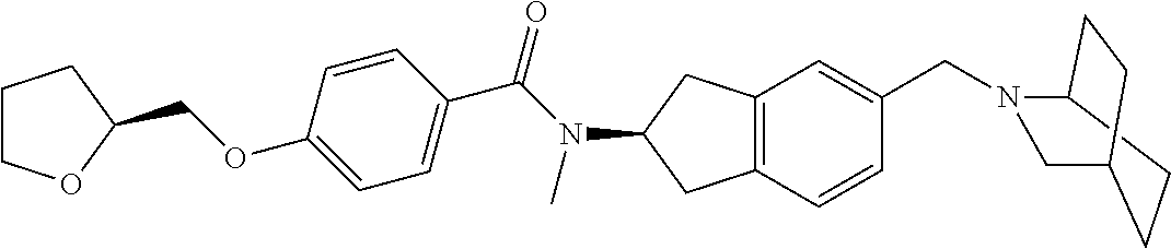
C1COC(COC2=CC=C(C(N(C)C3CC4=C(C3)C=C(CN3C5CCC(C3)CC5)C=C4)=O)C=C2)C1
